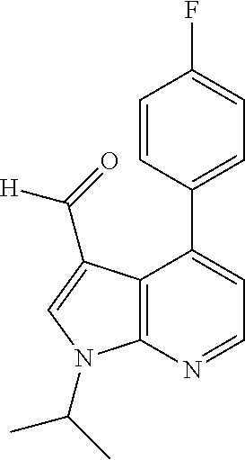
C12=C(N=CC=C1C1=CC=C(F)C=C1)N(C(C)C)C=C2C(=O)[H]
